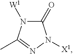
C1(=O)N([W1])C(C)=NN1[X1]
